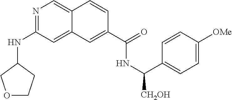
N1=C(NC2COCC2)C=C2C(=C1)C=CC(C(=O)NC(C1=CC=C([OMe])C=C1)[CH2OH])=C2
